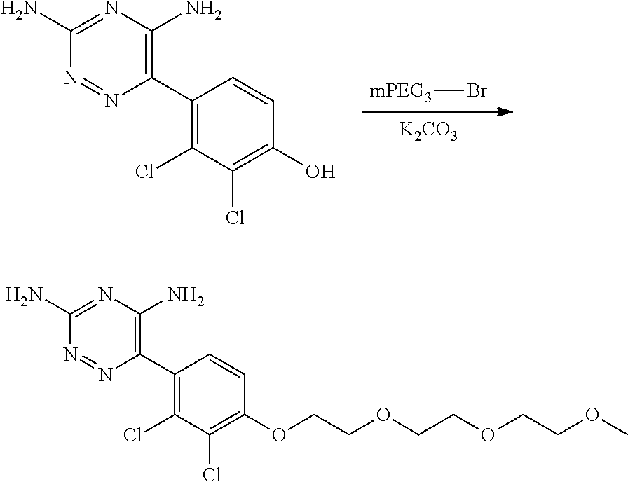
N1=NC(C2=C(Cl)C(Cl)=C(O)C=C2)=C(N)N=C1N.[K2CO3].[mPEG3]Br.N1=NC(C2=C(Cl)C(Cl)=C(OCCOCCOCCOC)C=C2)=C(N)N=C1N
